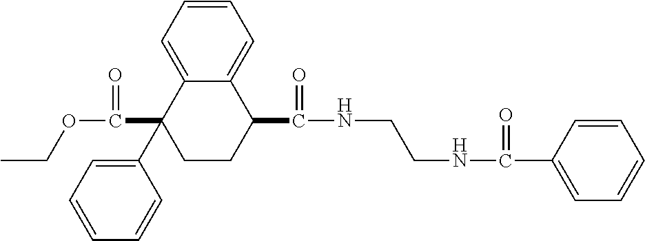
C1=C2C(=CC=C1)C(C(=O)NCCNC(=O)C1=CC=CC=C1)CCC2(C1=CC=CC=C1)C(=O)OCC
